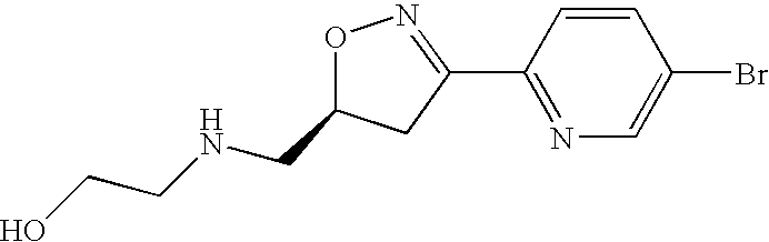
O1N=C(C2=NC=C(Br)C=C2)CC1CNCCO
